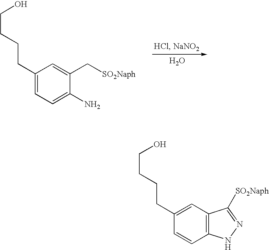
O.C1(CCCCO)=CC=C(N)C(C[SO2Naph])=C1.C12=C(C=C(CCCCO)C=C1)C([SO2Naph])=NN2
